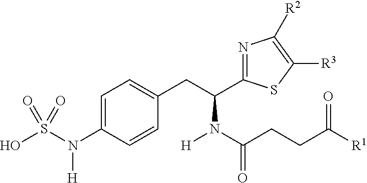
C1=C(N(S(O)(=O)=O)[H])C=CC(CC(C2=NC([R2])=C([R3])S2)N(C(CCC([R1])=O)=O)[H])=C1
